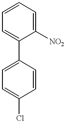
C1([NO2])=CC=CC=C1C1=CC=C(Cl)C=C1
